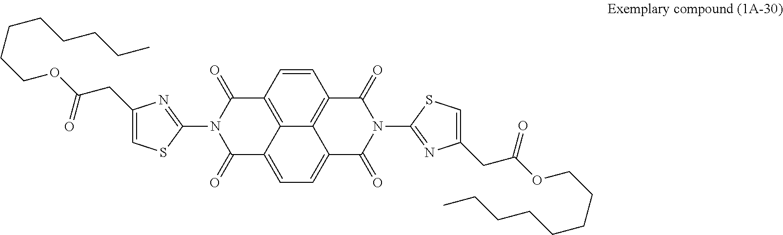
C1=CC2=C3C4=C1C(=O)N(C1=NC(CC(OCCCCCCCC)=O)=CS1)C(=O)C4=CC=C3C(=O)N(C1=NC(CC(OCCCCCCCC)=O)=CS1)C2=O
